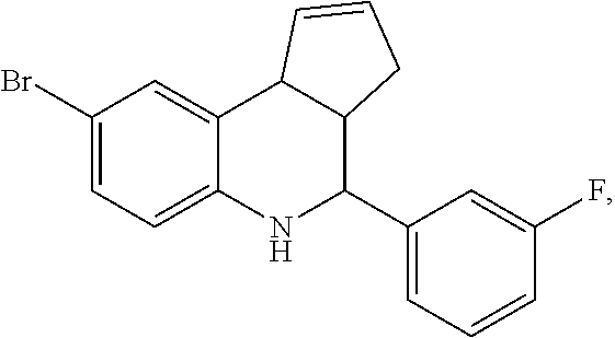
C1(Br)=CC=C2C(=C1)C1C(C(C3=CC=CC(F)=C3)N2)CC=C1
